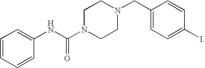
C1=CC=CC(NC(N2CCN(CC3=CC=C(I)C=C3)CC2)=O)=C1
